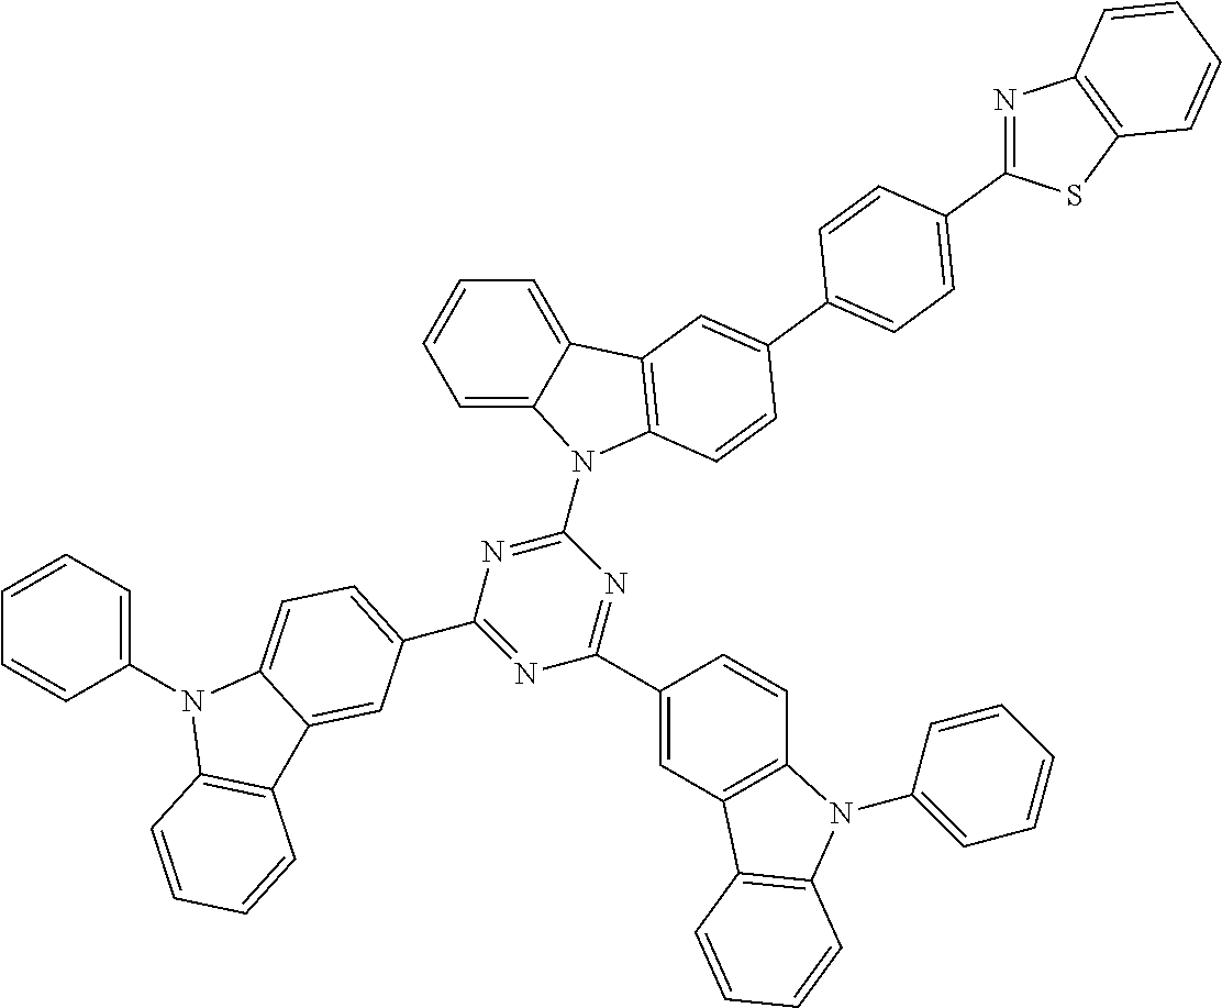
C1=C2C(=CC=C1)C1=C(N2C2=NC(C3=CC=C4C(=C3)C3=C(N4C4=CC=CC=C4)C=CC=C3)=NC(C3=CC4=C(C=C3)N(C3=CC=CC=C3)C3=C4C=CC=C3)=N2)C=CC(C2=CC=C(C3=NC4=C(S3)C=CC=C4)C=C2)=C1
